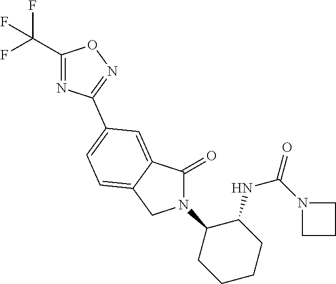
C1(=O)N(C2CCCCC2NC(N2CCC2)=O)CC2=CC=C(C3=NOC(C(F)(F)F)=N3)C=C12
